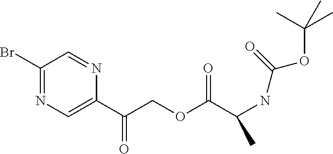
C1(Br)=NC=C(C(COC(C(NC(OC(C)(C)C)=O)C)=O)=O)N=C1
